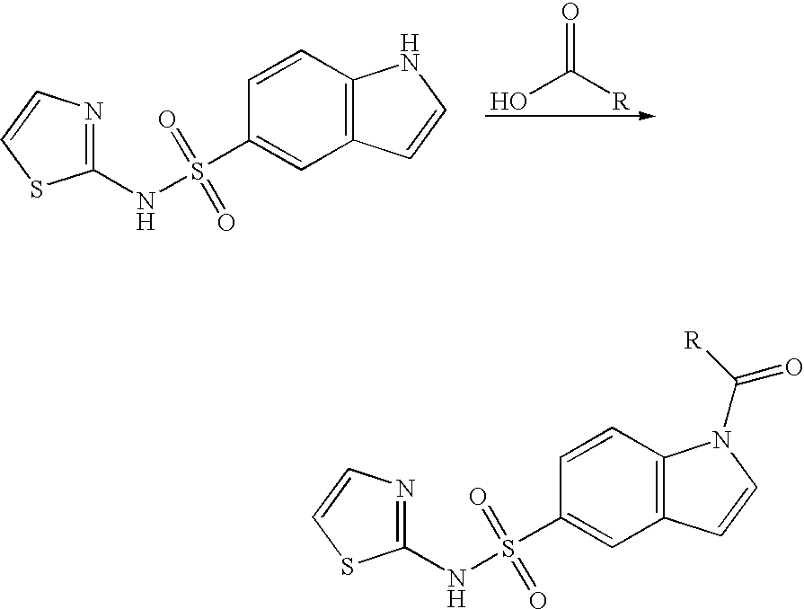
OC([R])=O.C1=CC2=C(C=C1S(NC1=NC=CS1)(=O)=O)C=CN2.C1=CC2=C(C=C1S(NC1=NC=CS1)(=O)=O)C=CN2C([R])=O
